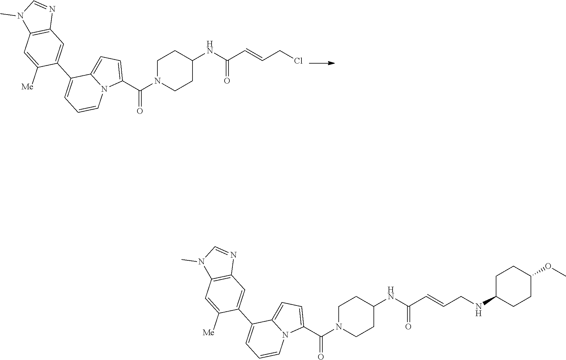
C(CCl)=CC(NC1CCN(C(C2=CC=C3N2C=CC=C3C2=CC3=C(C=C2[Me])N(C)C=N3)=O)CC1)=O.C(CNC1CCC(OC)CC1)=CC(NC1CCN(C(C2=CC=C3N2C=CC=C3C2=CC3=C(C=C2[Me])N(C)C=N3)=O)CC1)=O
